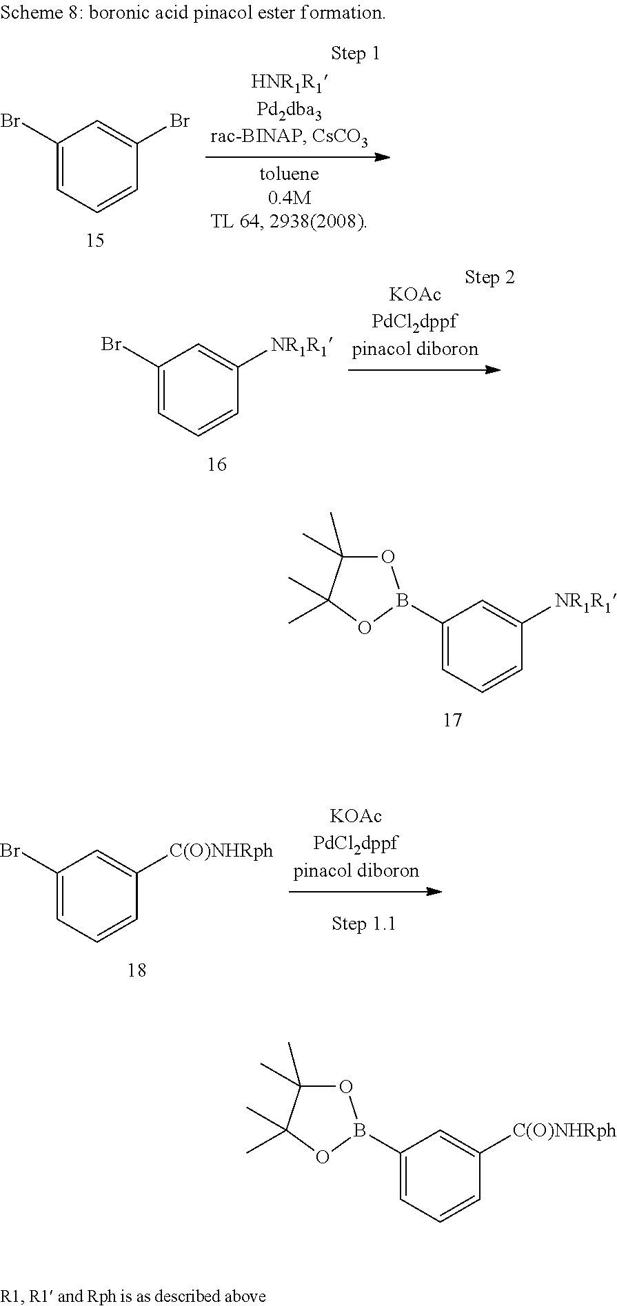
C1(B2OC(C)(C)C(C)(C)O2)=CC=CC([NR1R1])=C1.C1(B2OC(C)(C)C(C)(C)O2)=CC=CC([C(O)NHRph])=C1.C1(Br)=CC=CC([C(O)NHRph])=C1.C1(Br)=CC=CC(Br)=C1.C1(Br)=CC=CC([NR1R1])=C1
